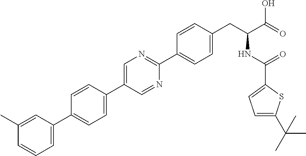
C1(C2=CC=C(C3=CN=C(C4=CC=C(CC(NC(=O)C5=CC=C(C(C)(C)C)S5)C(=O)O)C=C4)N=C3)C=C2)=CC=CC(C)=C1
